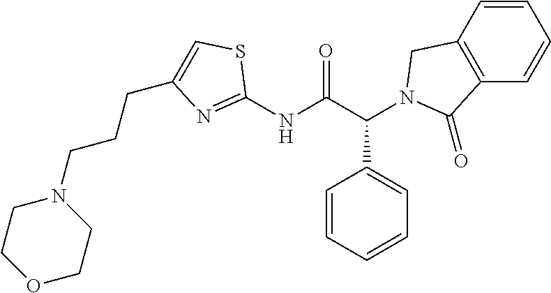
C1(NC(C(C2=CC=CC=C2)N2CC3=C(C=CC=C3)C2=O)=O)=NC(CCCN2CCOCC2)=CS1
